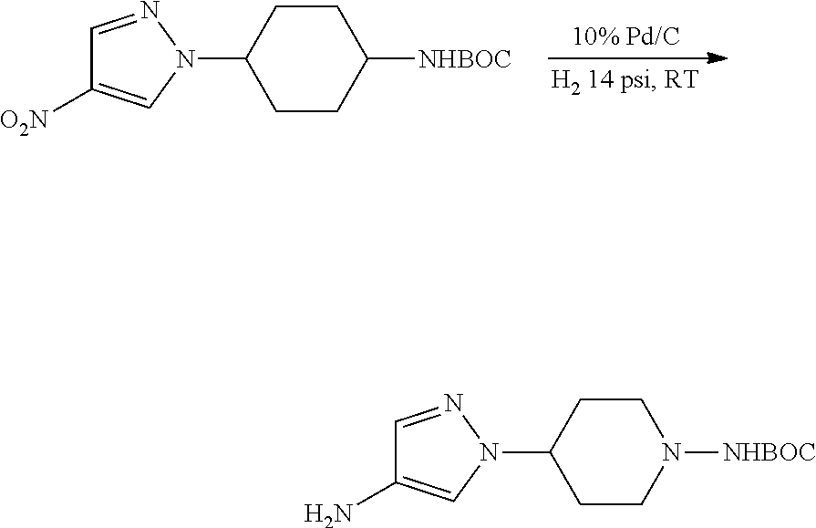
C1CC(N2N=CC([O2N])=C2)CCC1[NHBOC].C1CC(N2N=CC(N)=C2)CCN1[NHBOC]
